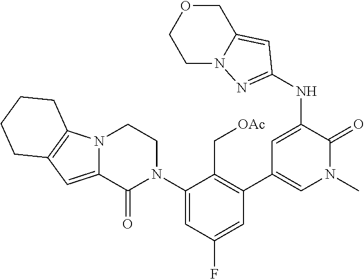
N12C(=CC3=C1CCCC3)C(=O)N(C1=CC(F)=CC(C3=CN(C)C(=O)C(NC4=NN5CCOCC5=C4)=C3)=C1C[OAc])CC2
